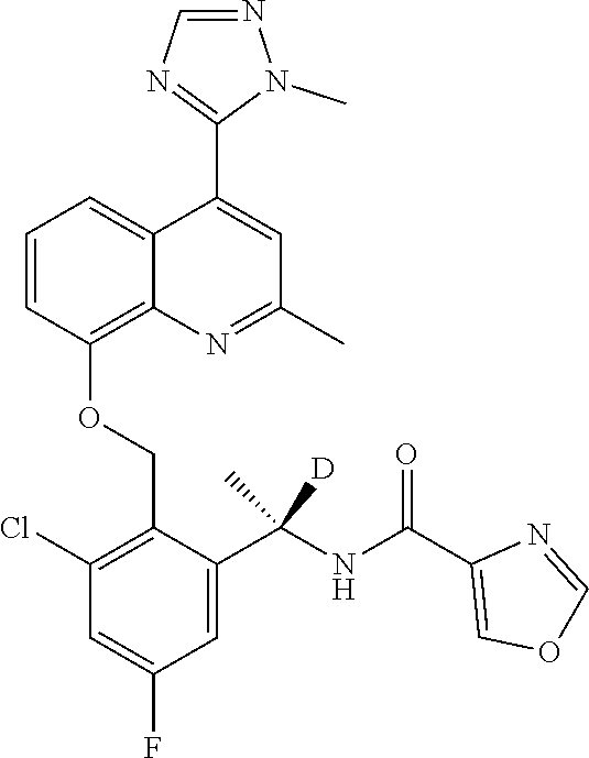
C1=CC(OCC2=C(Cl)C=C(F)C=C2C(NC(C2=COC=N2)=O)(C)[D])=C2C(=C1)C(C1=NC=NN1C)=CC(C)=N2
